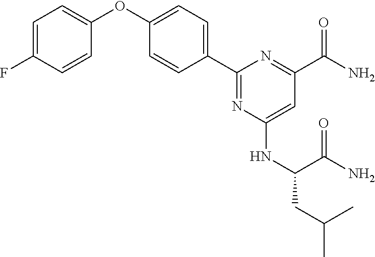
C1=C(F)C=CC(OC2=CC=C(C3=NC(NC(C(N)=O)CC(C)C)=CC(C(N)=O)=N3)C=C2)=C1
